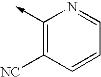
C1(->C)=C([NC])C=CC=N1
